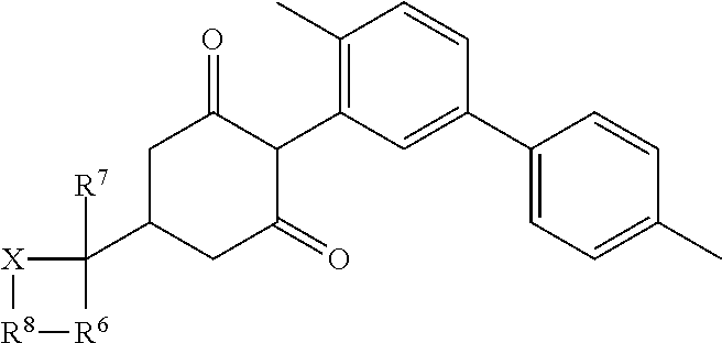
C1C(C2([R7])[X][R8][R6]2)CC(=O)C(C2=C(C)C=CC(C3=CC=C(C)C=C3)=C2)C1=O
